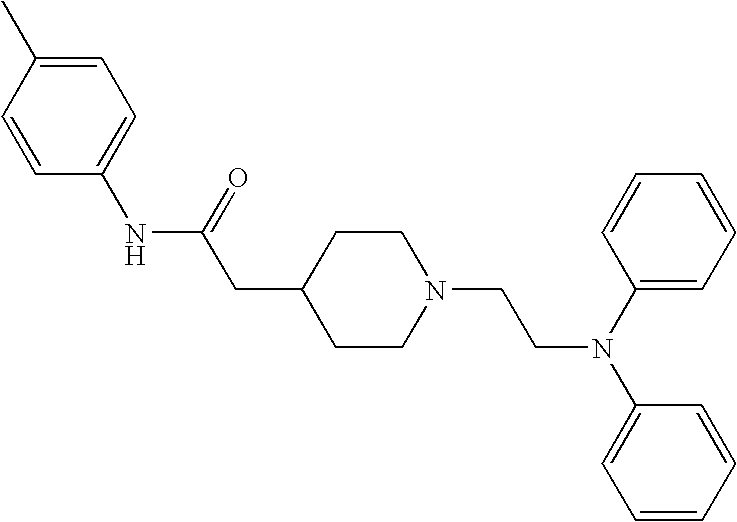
C1=CC(NC(CC2CCN(CCN(C3=CC=CC=C3)C3=CC=CC=C3)CC2)=O)=CC=C1C
